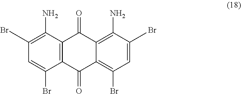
C12=C(C(Br)=CC(Br)=C1N)C(=O)C1=C(Br)C=C(Br)C(N)=C1C2=O
